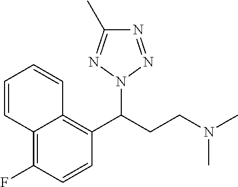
C1=CC(F)=C2C(=C1C(CCN(C)C)N1N=NC(C)=N1)C=CC=C2
